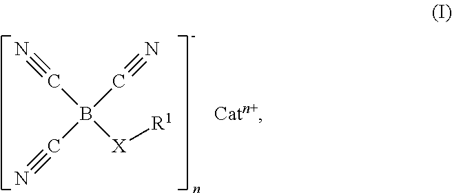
C(B([X][R1])(C#N)C#N)#N.[Catn+]
